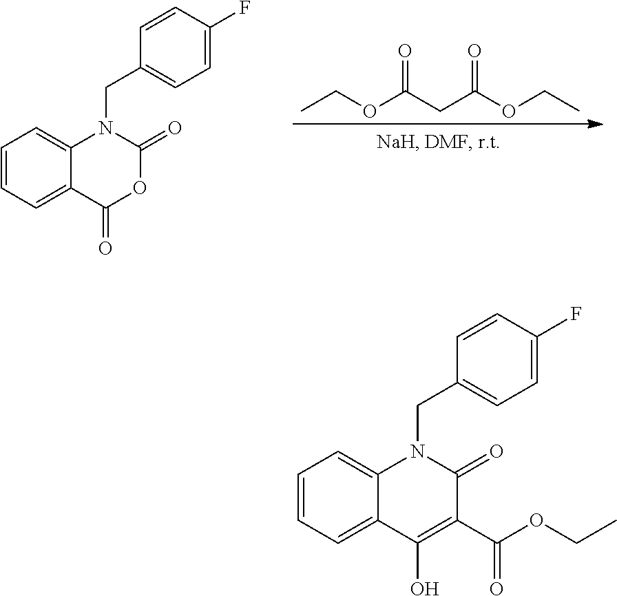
C1=CC=C2C(=C1)N(CC1=CC=C(F)C=C1)C(=O)OC2=O.CCOC(CC(OCC)=O)=O.C1=CC=C2C(=C1)N(CC1=CC=C(F)C=C1)C(=O)C(C(OCC)=O)=C2O
